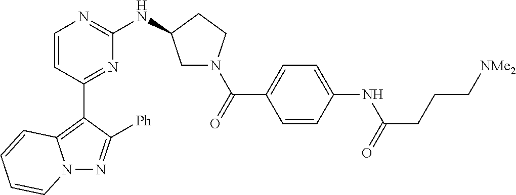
N12N=C([Ph])C(C3=NC(NC4CN(C(C5=CC=C(NC(=O)CCC[NMe2])C=C5)=O)CC4)=NC=C3)=C1C=CC=C2
